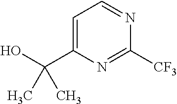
C1=C(C(O)(C)C)N=C([CF3])N=C1
